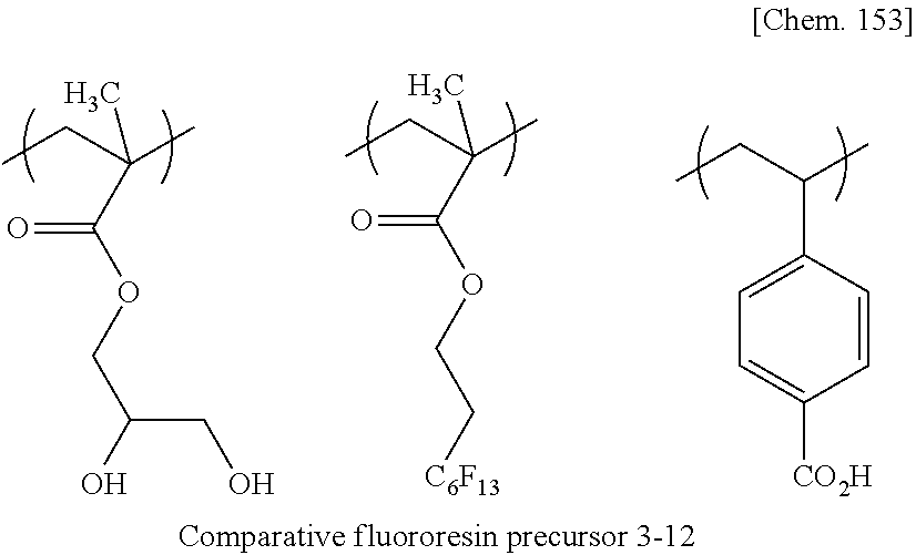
CCC(C)(C(OCC[C6F13])=O)C.CCC(C)C1=CC=C([CO2H])C=C1.CCC(C)(C(OCC(CO)O)=O)C
